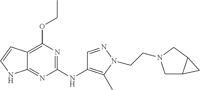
C12=C(OCC)N=C(NC3=C(C)N(CCN4CC5C(C4)C5)N=C3)N=C1NC=C2
